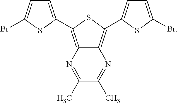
C12=C(C3=CC=C(Br)S3)SC(C3=CC=C(Br)S3)=C1N=C(C)C(C)=N2
